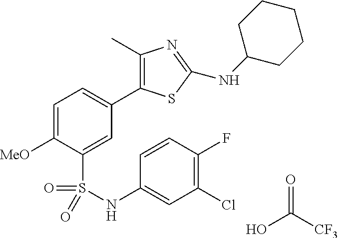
C1(C)=C(C2=CC=C([MeO])C(S(=O)(=O)NC3=CC(Cl)=C(F)C=C3)=C2)SC(NC2CCCCC2)=N1.OC([CF3])=O
